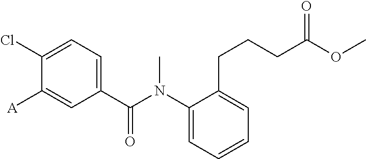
C1(Cl)=CC=C(C(N(C2=CC=CC=C2CCCC(OC)=O)C)=O)C=C1[A]
